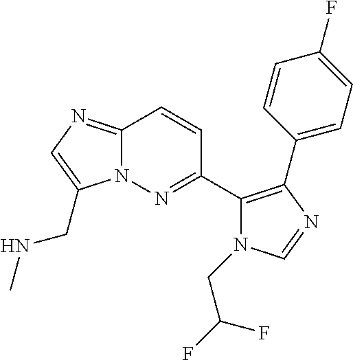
C12=NC=C(CNC)N1N=C(C1=C(C3=CC=C(F)C=C3)N=CN1CC(F)F)C=C2
